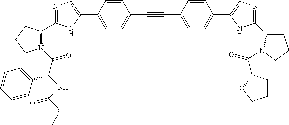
N1=C(C2N(C(C(NC(OC)=O)C3=CC=CC=C3)=O)CCC2)NC(C2=CC=C(C#CC3=CC=C(C4=CN=C(C5CCCN5C(=O)C5CCCO5)N4)C=C3)C=C2)=C1
